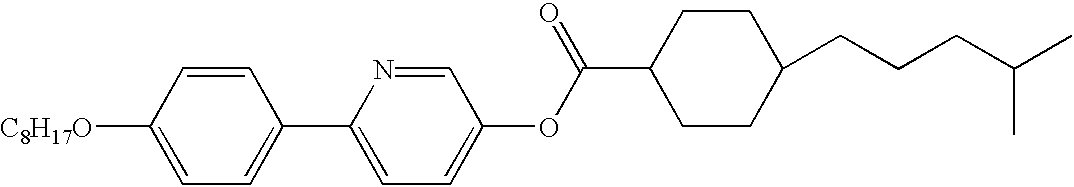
[C8H17O]C1=CC=C(C2=CC=C(OC(C3CCC(CCCC(C)C)CC3)=O)C=N2)C=C1
